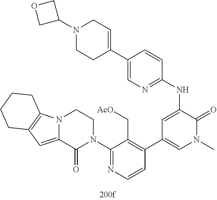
N1(C2COC2)CCC(C2=CN=C(NC3=CC(C4=C(C[AcO])C(N5CCN6C(=CC7=C6CCCC7)C5=O)=NC=C4)=CN(C)C3=O)C=C2)=CC1
